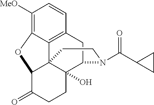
C1([MeO])=C2C3=C(C=C1)CC1C4(O)C3(C(C(=O)CC4)O2)CCN1C(C1CC1)=O
